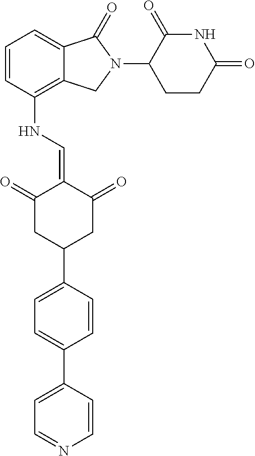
C1=CC(NC=C2C(=O)CC(C3=CC=C(C4=CC=NC=C4)C=C3)CC2=O)=C2C(=C1)C(=O)N(C1CCC(=O)NC1=O)C2
